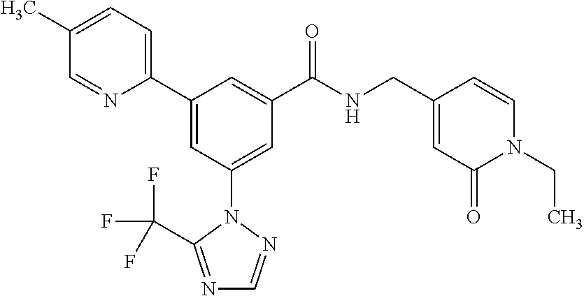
C1(C2=CC(N3N=CN=C3C(F)(F)F)=CC(C(NCC3=CC(=O)N(CC)C=C3)=O)=C2)=CC=C(C)C=N1
